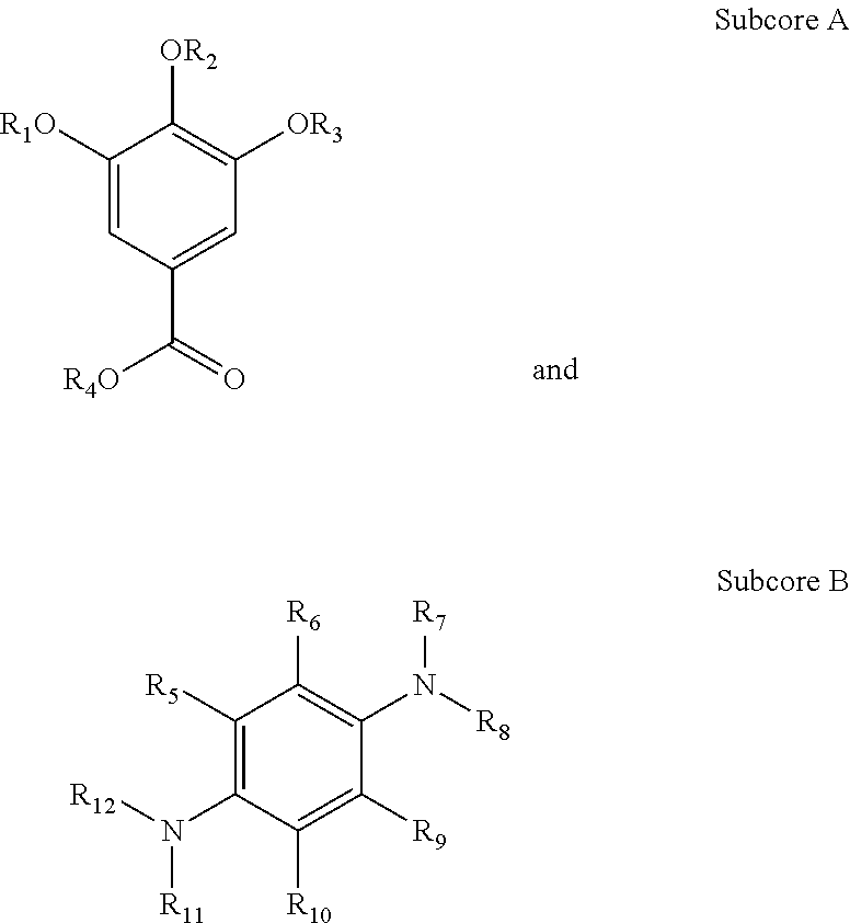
C1([R1O])=CC(C(=O)[R4O])=CC([OR3])=C1[OR2].C1([R5])=C(N([R12])[R11])C([R10])=C([R9])C(N([R8])[R7])=C1[R6]
